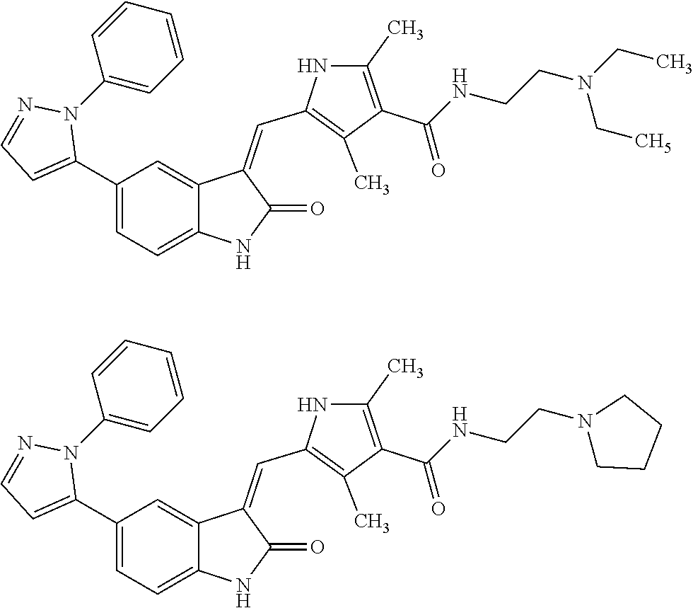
C1(C2=CC=NN2C2=CC=CC=C2)=CC=C2C(=C1)C(=CC1=C(C)C(C(NCCN(CC)C[CH5])=O)=C(C)N1)C(=O)N2.C1(C2=CC=NN2C2=CC=CC=C2)=CC=C2C(=C1)C(=CC1=C(C)C(C(NCCN3CCCC3)=O)=C(C)N1)C(=O)N2
